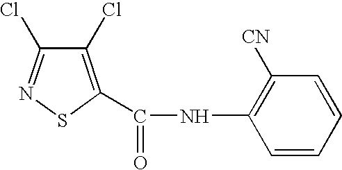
C1(Cl)=C(C(=O)NC2=C([CN])C=CC=C2)SN=C1Cl
